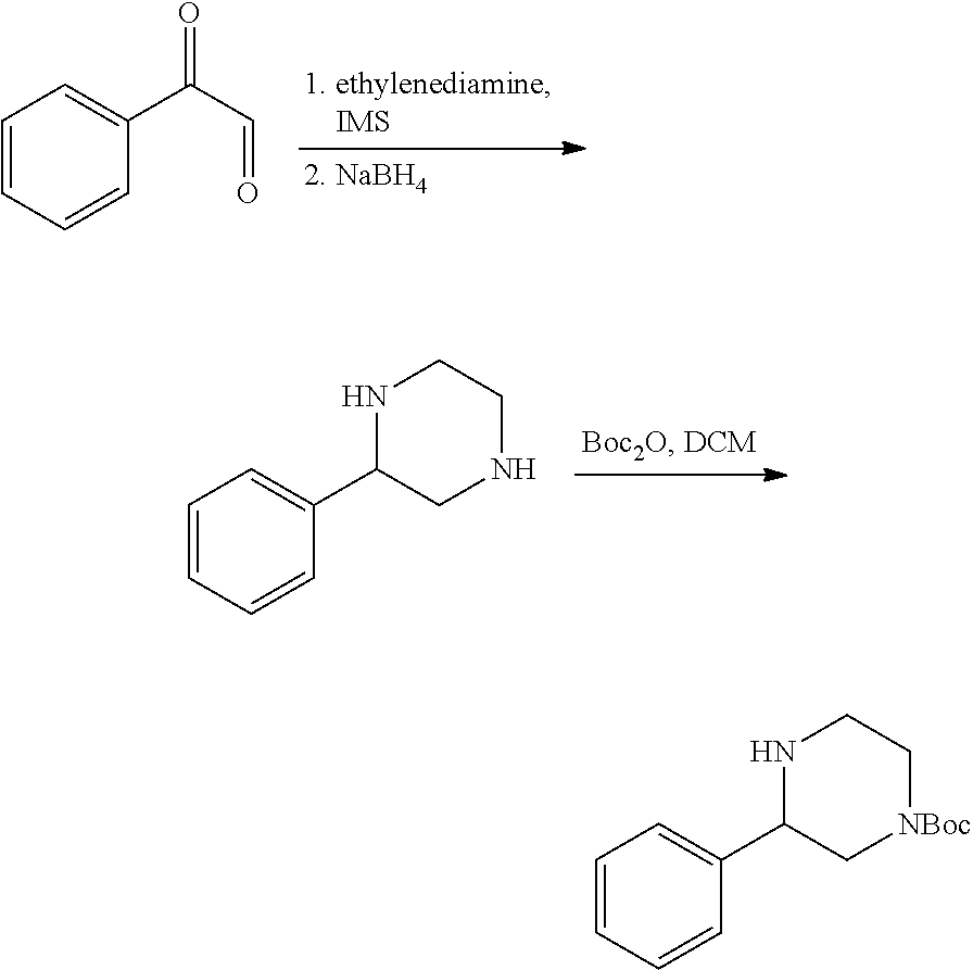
C1=CC=CC(C(C=O)=O)=C1.C1=CC=CC(C2CNCCN2)=C1.C1=CC=CC(C2C[NBoc]CCN2)=C1
